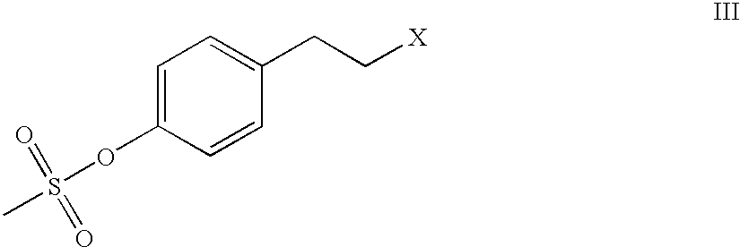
CS(OC1=CC=C(CC[X])C=C1)(=O)=O
